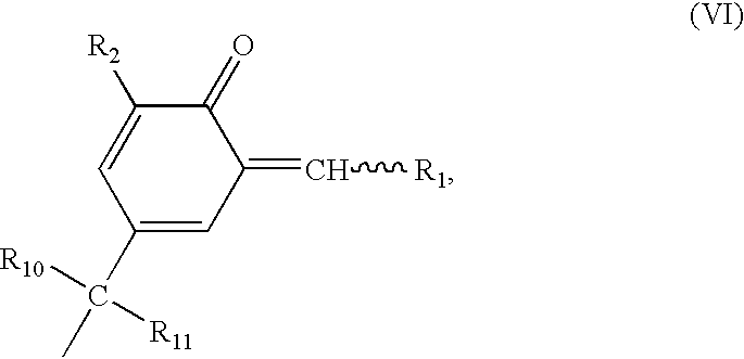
C1(C(C)([R11])[R10])=CC(=C[R1])C(=O)C([R2])=C1
